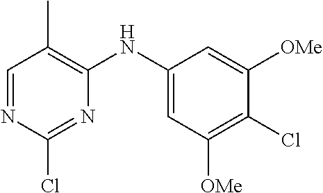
C1=NC(Cl)=NC(NC2=CC([OMe])=C(Cl)C([OMe])=C2)=C1C
